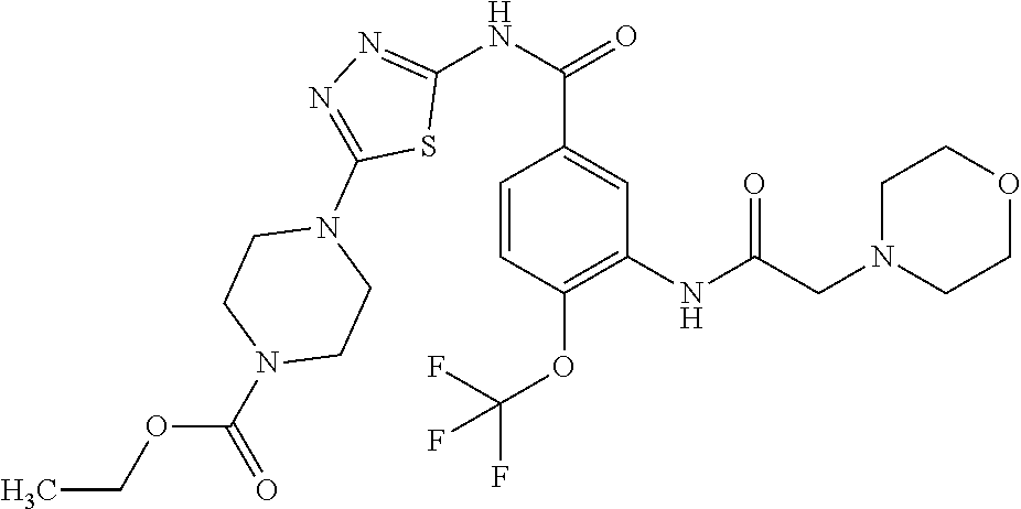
C(OCC)(=O)N1CCN(C2=NN=C(NC(C3=CC(NC(CN4CCOCC4)=O)=C(OC(F)(F)F)C=C3)=O)S2)CC1
